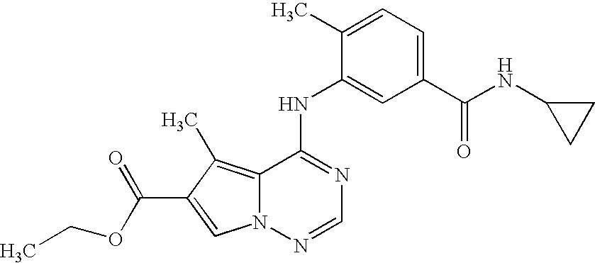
C12=C(C)C(C(=O)OCC)=CN1N=CN=C2NC1=CC(C(=O)NC2CC2)=CC=C1C
